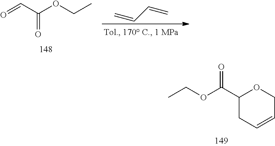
C1(C(OCC)=O)CC=CCO1.O=CC(OCC)=O.C=CC=C
